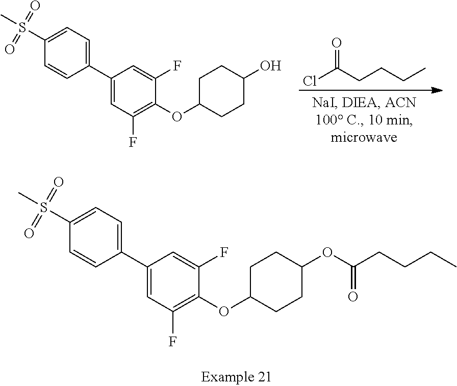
ClC(CCCC)=O.C1(C2=CC=C(S(C)(=O)=O)C=C2)=CC(F)=C(OC2CCC(O)CC2)C(F)=C1.C1(C2=CC=C(S(C)(=O)=O)C=C2)=CC(F)=C(OC2CCC(OC(CCCC)=O)CC2)C(F)=C1
